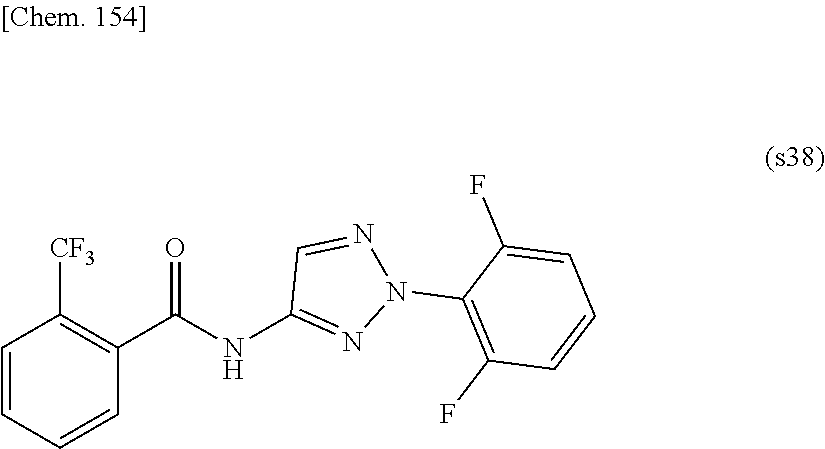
C1=CC=CC(C(NC2=NN(C3=C(F)C=CC=C3F)N=C2)=O)=C1[CF3]
